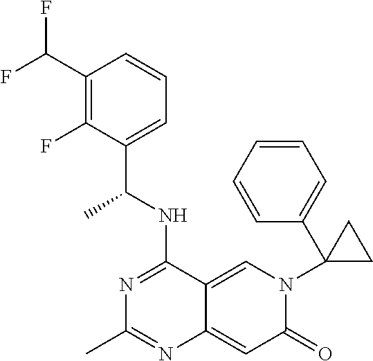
C1(C(F)F)=C(F)C(C(NC2=NC(C)=NC3=CC(=O)N(C4(C5=CC=CC=C5)CC4)C=C23)C)=CC=C1
